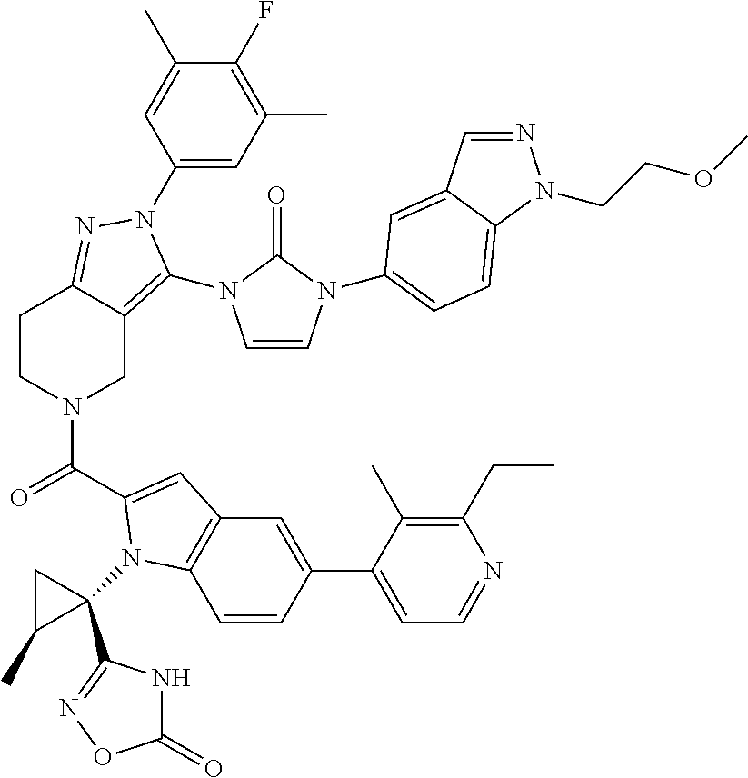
C1(N2C(N3C=CN(C4=CC=C5C(=C4)C=NN5CCOC)C3=O)=C3CN(C(=O)C4=CC5=C(C=CC(C6=CC=NC(CC)=C6C)=C5)N4C4(C5=NOC(=O)N5)CC4C)CCC3=N2)=CC(C)=C(F)C(C)=C1
